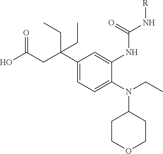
C1(C(CC(O)=O)(CC)CC)=CC=C(N(CC)C2CCOCC2)C(NC(N[R])=O)=C1
